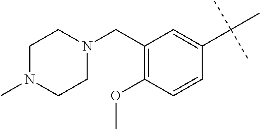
C1(CN2CCN(C)CC2)=C(OC)C=CC(C(C)(C)C)=C1
